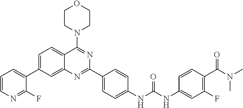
C1=C(C2=CC=CN=C2F)C=C2C(=C1)C(N1CCOCC1)=NC(C1=CC=C(NC(NC3=CC(F)=C(C(N(C)C)=O)C=C3)=O)C=C1)=N2
